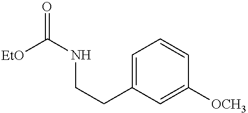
[EtO]C(NCCC1=CC=CC([OCH3])=C1)=O
